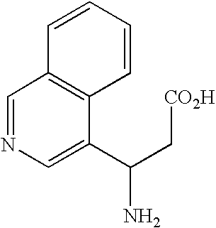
C1=CC=CC2=C1C=NC=C2C(C[CO2H])N
